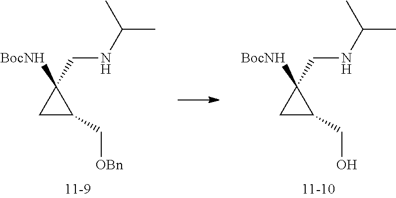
C1C(C[OBn])C1(CNC(C)C)[BocNH].C1C(CO)C1(CNC(C)C)[BocNH]
